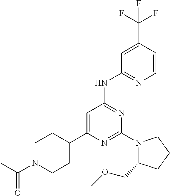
N1=C(N2C(COC)CCC2)N=C(NC2=NC=CC(C(F)(F)F)=C2)C=C1C1CCN(C(C)=O)CC1
